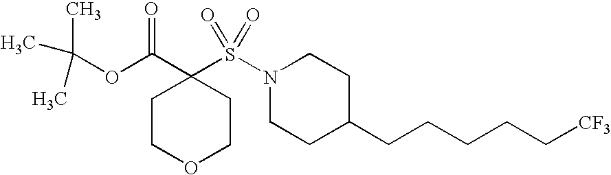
C(OC(C1(S(N2CCC(CCCCC[CF3])CC2)(=O)=O)CCOCC1)=O)(C)(C)C
